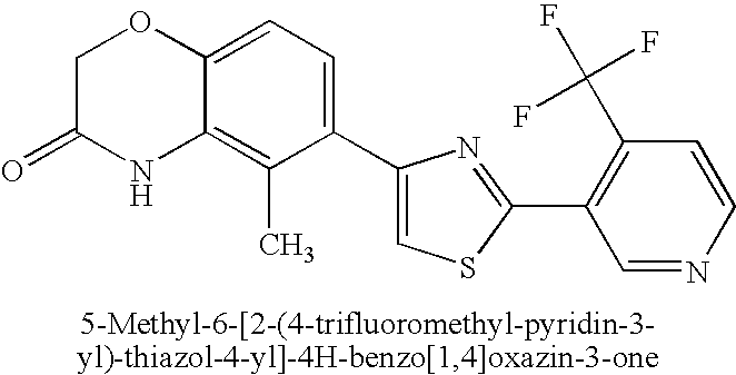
C1C(=O)NC2=C(C)C(C3=CSC(C4=C(C(F)(F)F)C=CN=C4)=N3)=CC=C2O1
